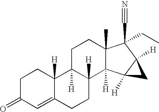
C1=C2C([H])(CCC1=O)C1([H])C([H])(CC2)C2([H])C(C)(CC1)C(C#N)(CC)C1([H])C2([H])C1
